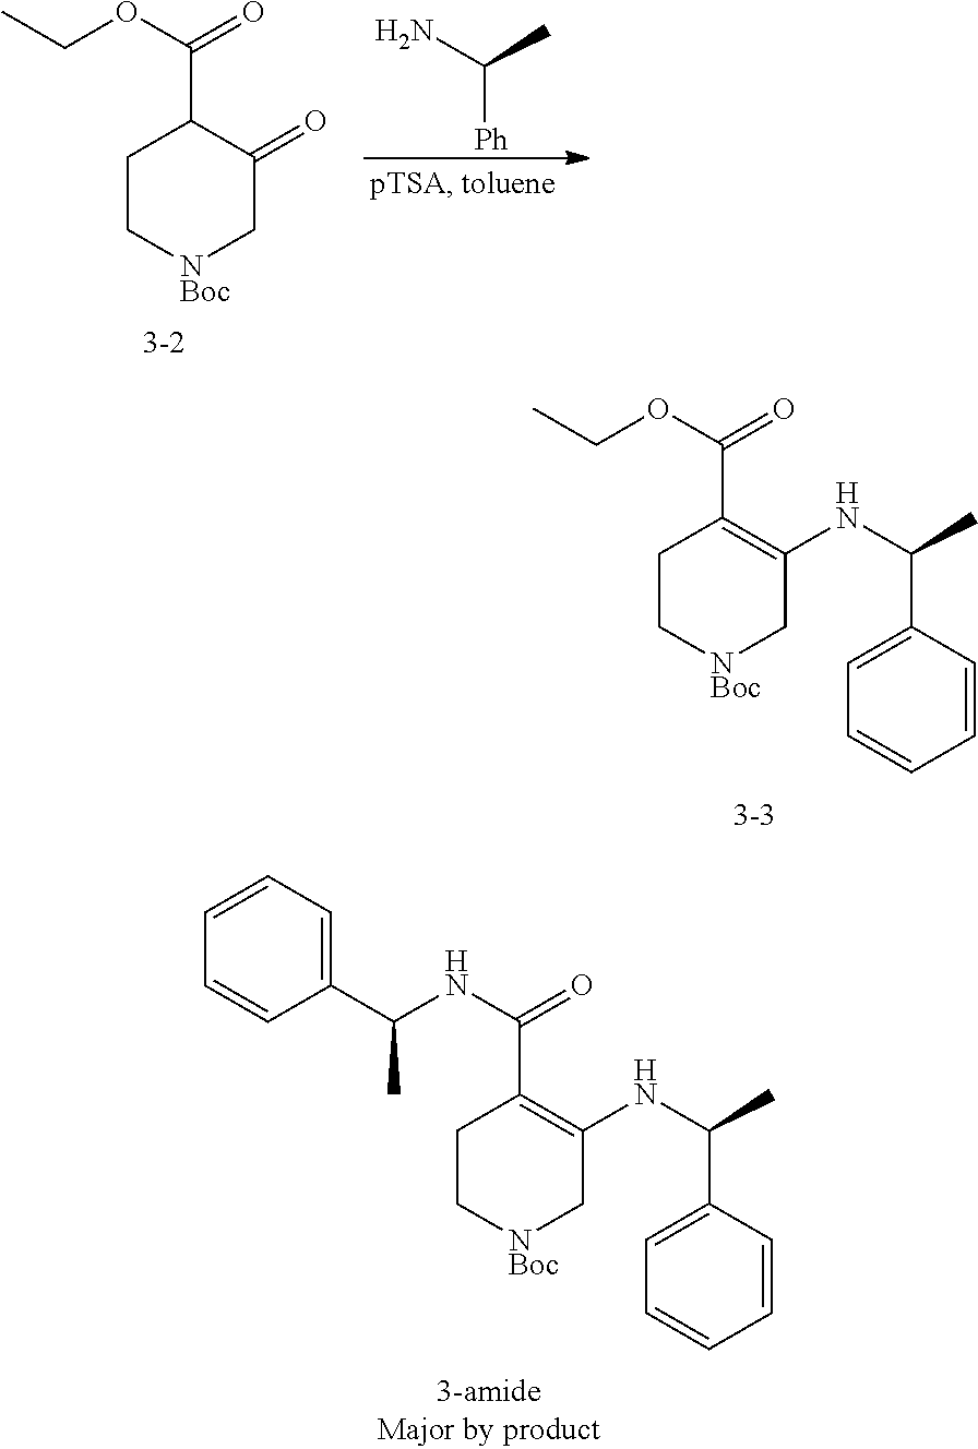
[NBoc]1CC(NC(C2=CC=CC=C2)C)=C(C(OCC)=O)CC1.[NBoc]1CC(NC(C2=CC=CC=C2)C)=C(C(NC(C2=CC=CC=C2)C)=O)CC1.[NBoc]1CC(=O)C(C(OCC)=O)CC1.[Ph]C(N)C
